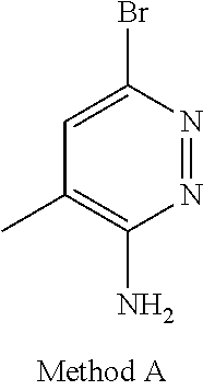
C1(Br)=CC(C)=C(N)N=N1
